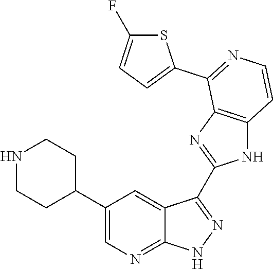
N1CCC(C2=CN=C3C(=C2)C(C2=NC4=C(N2)C=CN=C4C2=CC=C(F)S2)=N[N H]3)CC1
